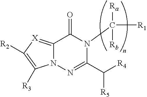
C12=[X]C([R2])=C([R3])N1N=C(C([R4])[R5])N(C([R1])([Rb])[Ra])C2=O
